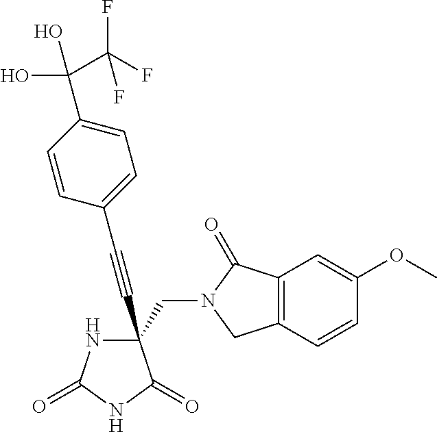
C(#CC1(CN2C(=O)C3=C(C2)C=CC(OC)=C3)NC(=O)NC1=O)C1=CC=C(C(O)(O)C(F)(F)F)C=C1
